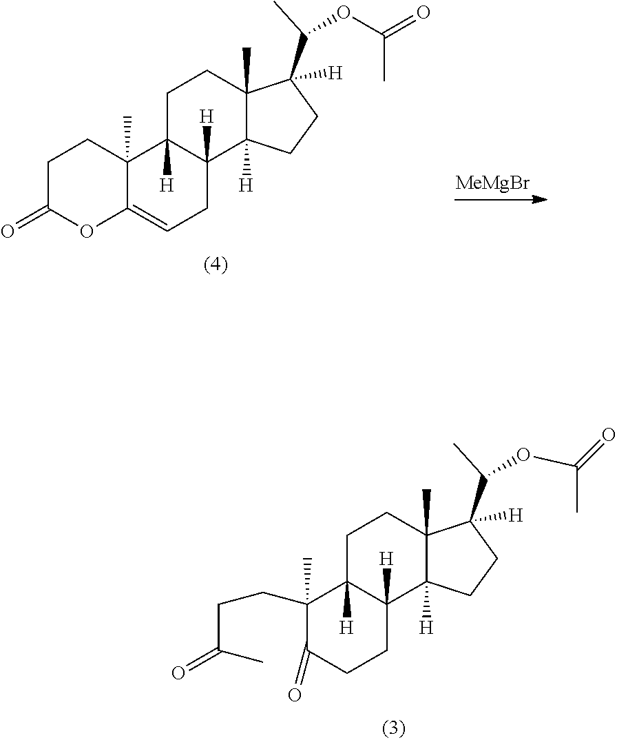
C1(C)(CCC(=O)C)C(=O)CCC2([H])C1([H])CCC1(C)C2([H])CCC1(C(C)OC(=O)C)[H].[MeMgBr].C12(C)C(=CCC3([H])C1([H])CCC1(C)C3([H])CCC1(C(C)OC(=O)C)[H])OC(=O)CC2
